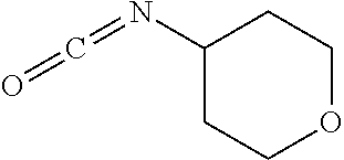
C1(N=C=O)CCOCC1
